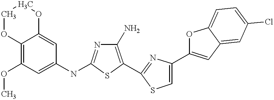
O(C1=C2OCCOC2=CC(NC2=NC(N)=C(C3=NC(C4=CC5=CC(Cl)=CC=C5O4)=CS3)S2)=C1)C
